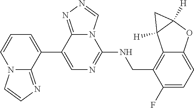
C1(C2=CC=CN3C2=NC=C3)=CN=C(NCC2=C3C(=CC=C2F)OC2([H])C3([H])C2)N2C1=NN=C2
